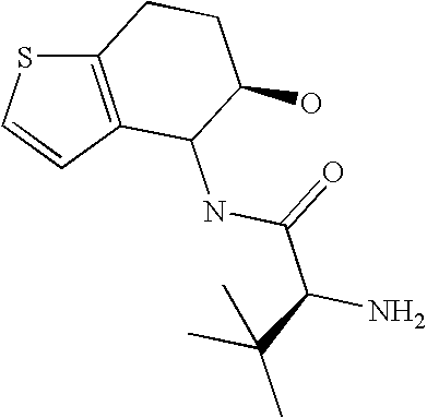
C12=C(C=CS1)C(NC(C(C(C)(C)C)N)=O)C(O)CC2
